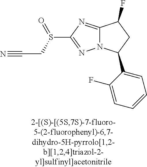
C12=NC(S(CC#N)=O)=NN1C(C1=CC=CC=C1F)CC2F
